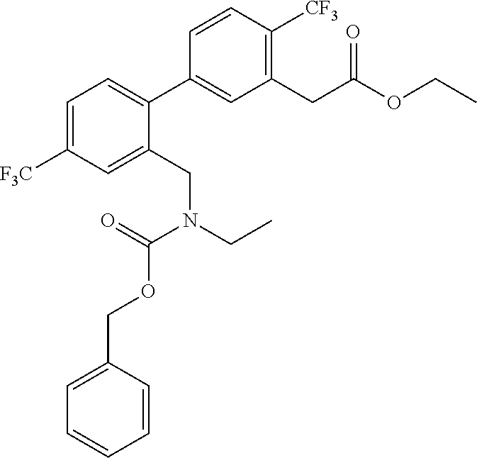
C1(CC(OCC)=O)=C([CF3])C=CC(C2=CC=C([F3C])C=C2CN(CC)C(=O)OCC2=CC=CC=C2)=C1
